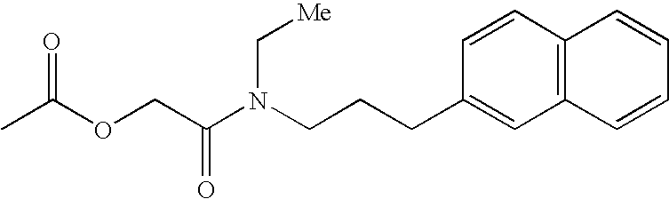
O(C(C)=O)CC(N(CCCC1=CC2=C(C=C1)C=CC=C2)C[Me])=O
